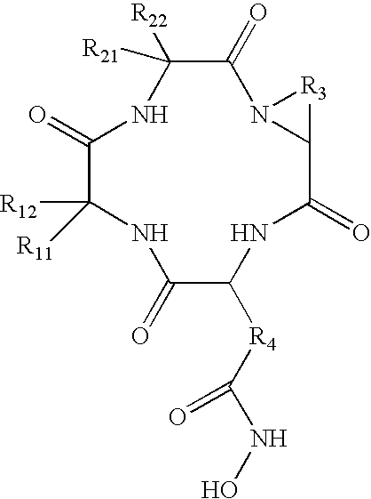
O=C1N2C(C(=O)NC([R4]C(=O)NO)C(=O)NC([R12])([R11])C(=O)NC1([R22])[R21])[R3]2
